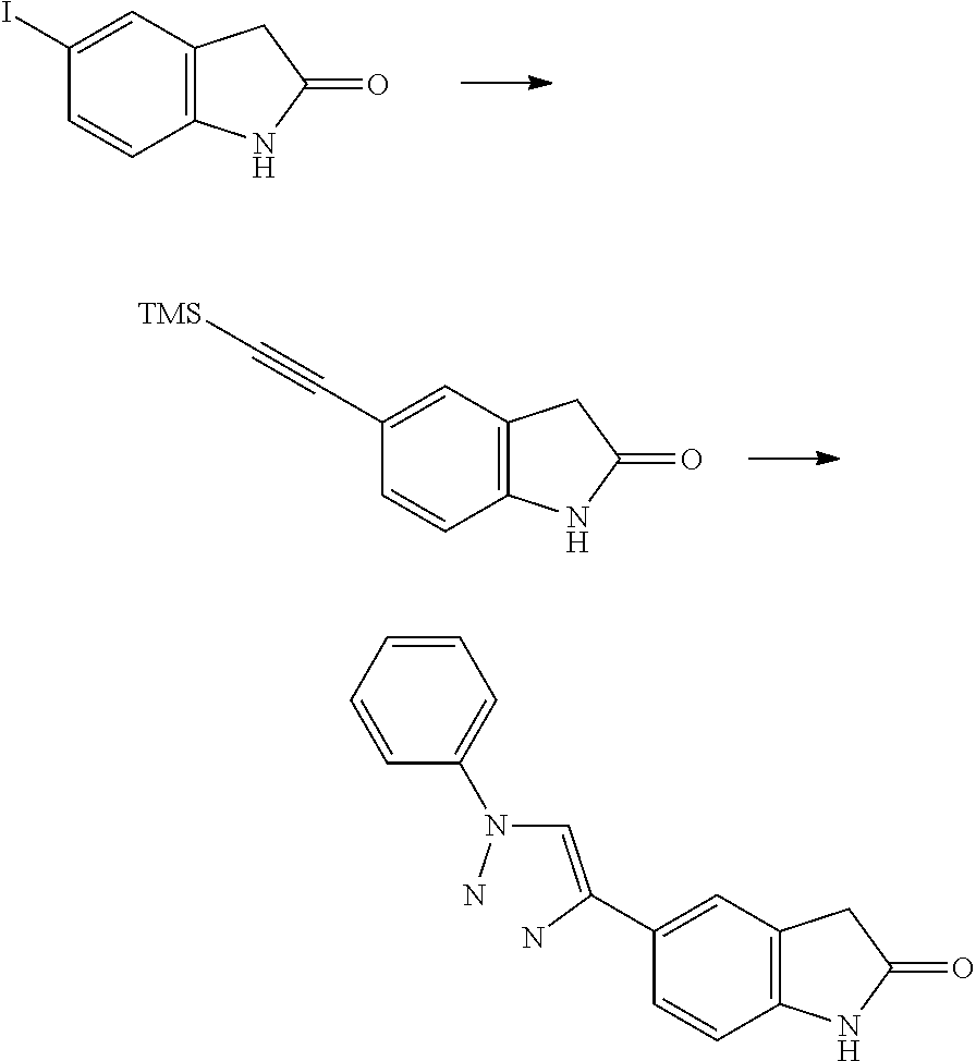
C1(I)=CC2=C(C=C1)NC(=O)C2.C1(C#C[TMS])=CC2=C(C=C1)NC(=O)C2.C1(N(C=C(N)C2=CC3=C(C=C2)NC(=O)C3)N)=CC=CC=C1
